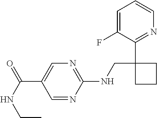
C1(NCC2(C3=NC=CC=C3F)CCC2)=NC=C(C(=O)NCC)C=N1
